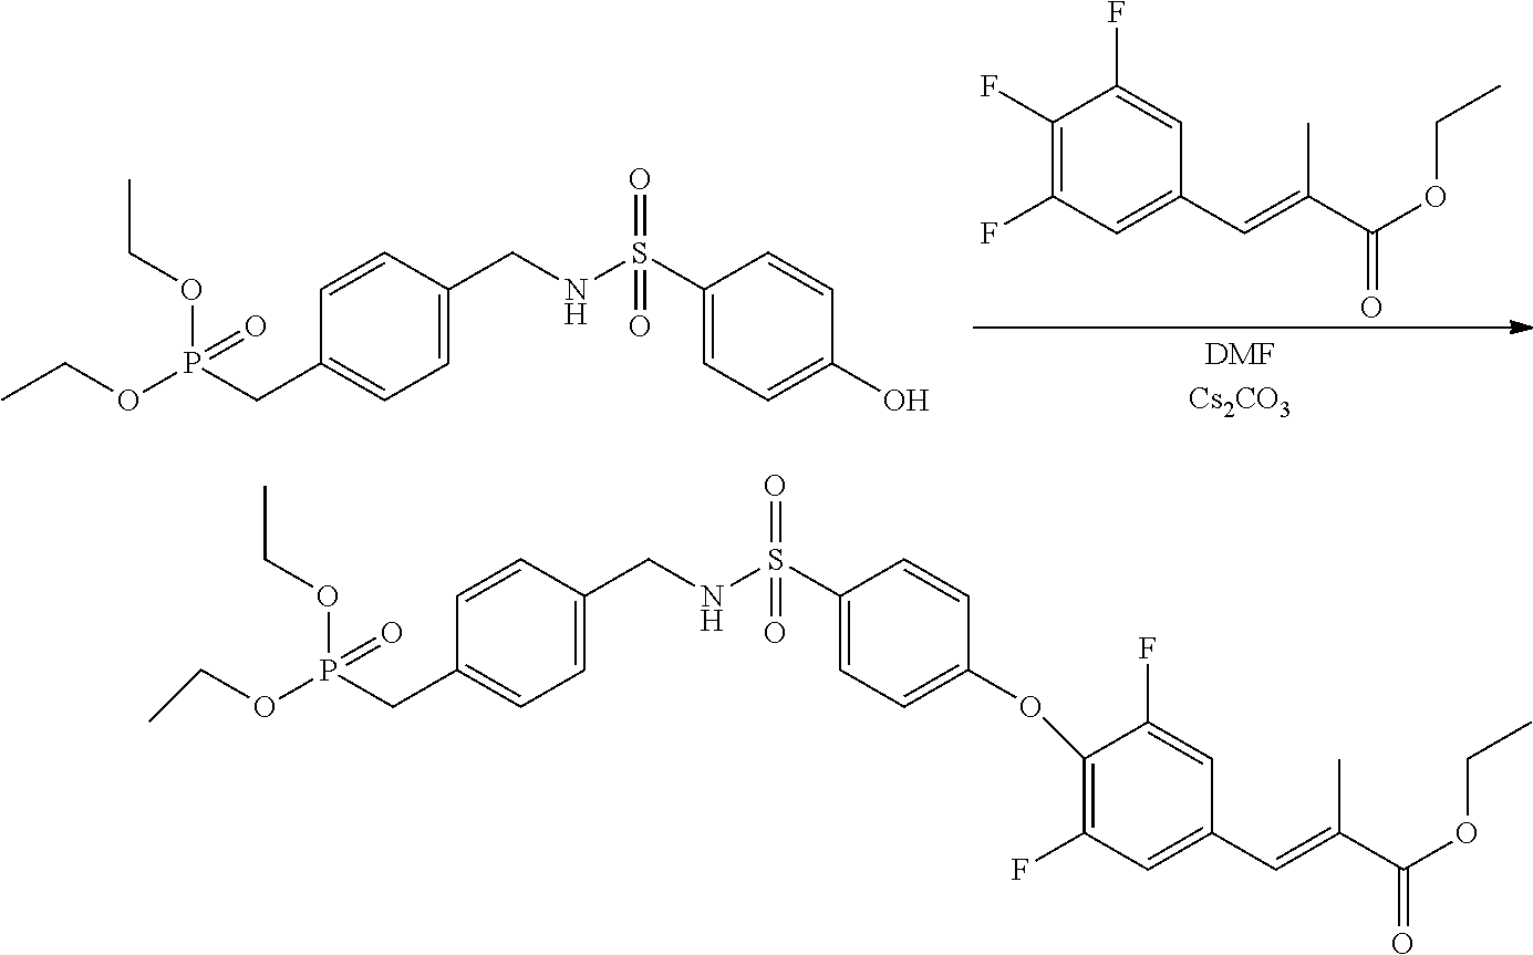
C1(F)=C(F)C=C(C=C(C(=O)OCC)C)C=C1F.C1(S(NCC2=CC=C(CP(OCC)(OCC)=O)C=C2)(=O)=O)=CC=C(O)C=C1.C1(S(NCC2=CC=C(CP(OCC)(OCC)=O)C=C2)(=O)=O)=CC=C(OC2=C(F)C=C(C=C(C(OCC)=O)C)C=C2F)C=C1
